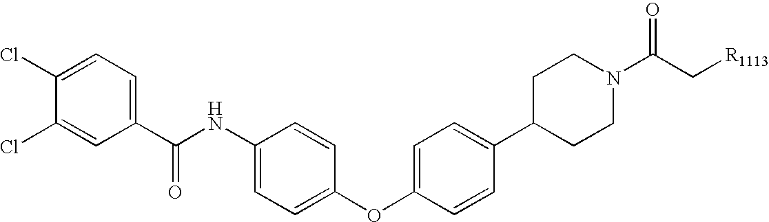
C1(Cl)=CC(C(NC2=CC=C(OC3=CC=C(C4CCN(C(C[R1113])=O)CC4)C=C3)C=C2)=O)=CC=C1Cl
